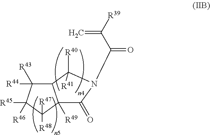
C12([R49])C(=O)N(C(C([R39])=C)=O)C([R40])([R41])C1C([R43])([R44])C([R45])([R46])C2([R48])[R47]
